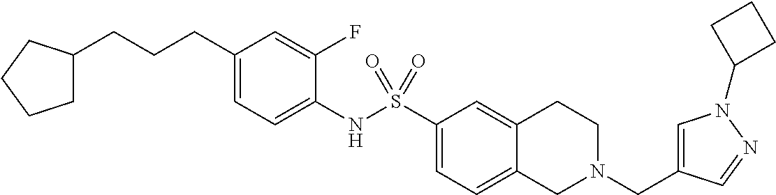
C1(CCCC2CCCC2)=CC=C(NS(C2=CC=C3C(=C2)CCN(CC2=CN(C4CCC4)N=C2)C3)(=O)=O)C(F)=C1
